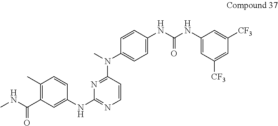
C1(C)=C(C(NC)=O)C=C(NC2=NC=CC(N(C)C3=CC=C(NC(NC4=CC([CF3])=CC([CF3])=C4)=O)C=C3)=N2)C=C1
